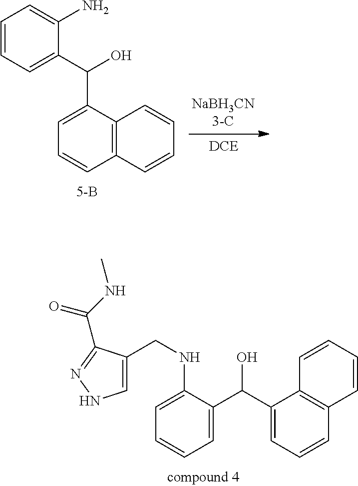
C1=C(C(C2=CC=CC3=C2C=CC=C3)O)C(NCC2=CNN=C2C(NC)=O)=CC=C1.C1=CC=C(C(O)C2=CC=CC3=C2C=CC=C3)C(N)=C1
